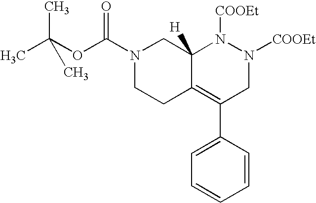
N1(C(=O)OC(C)(C)C)CCC2=C(C3=CC=CC=C3)CN([COOEt])N([COOEt])C2([H])C1
